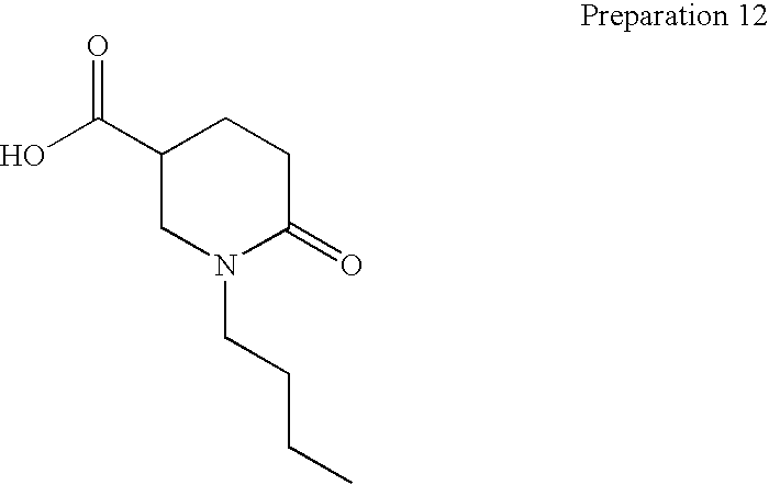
C1(C(O)=O)CN(CCCC)C(=O)CC1
